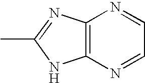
C12=C(N=C(C)N1)N=CC=N2
